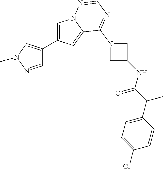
C1=C(C2=CN(C)N=C2)C=C2N1N=CN=C2N1CC(NC(C(C2=CC=C(Cl)C=C2)C)=O)C1
